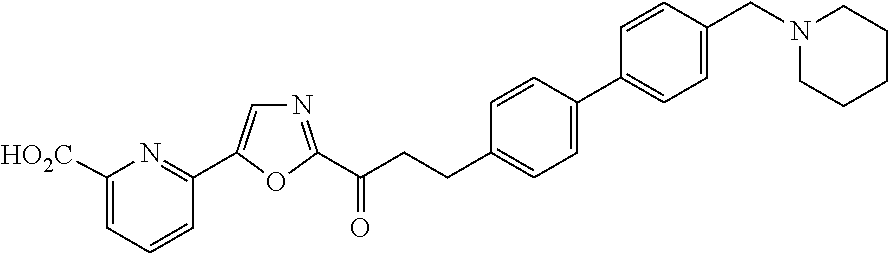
C1([HO2C])=CC=CC(C2=CN=C(C(CCC3=CC=C(C4=CC=C(CN5CCCCC5)C=C4)C=C3)=O)O2)=N1
